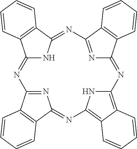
C12=NC3=NC(=NC4=C5C(=C(N4)N=C4N=C(N=C(N1)C1=C2C=CC=C1)C1=C4C=CC=C1)C=CC=C5)C1=C3C=CC=C1
